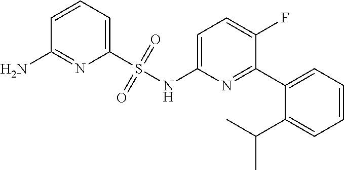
C1=C(NS(C2=CC=CC(N)=N2)(=O)=O)N=C(C2=CC=CC=C2C(C)C)C(F)=C1
